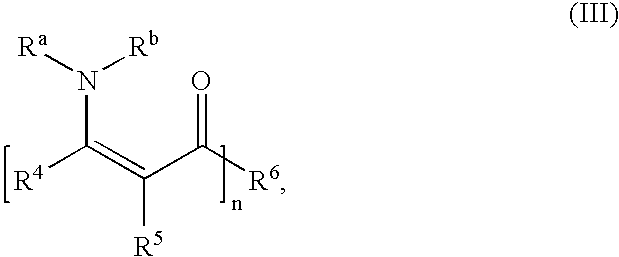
[R4]C(=C(C([R6])=O)[R5])N([Ra])[Rb]
